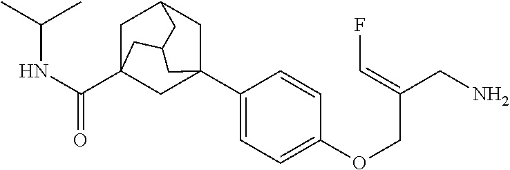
C12(C3=CC=C(OCC(CN)=CF)C=C3)CC3CC(C(NC(C)C)=O)(C1)CC(C3)C2
